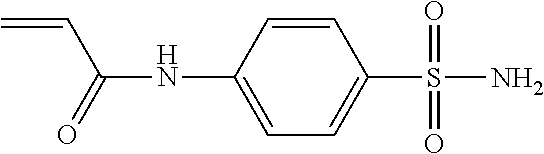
C=CC(NC1=CC=C(S(=O)(=O)N)C=C1)=O
